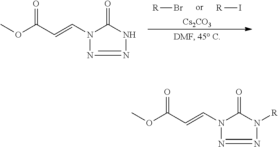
O(C(C=CN1N=NN([R])C1=O)=O)C.O(C(C=CN1N=NNC1=O)=O)C.[R]Br.[R]I.[Cs2CO3]
